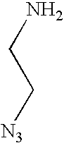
[N3]CCN
